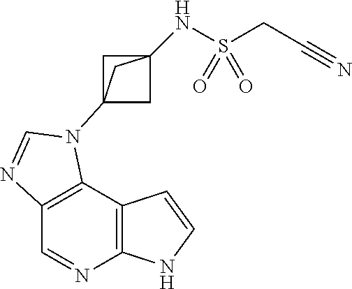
C1=NC2=C(C3=C1N=CN3C13CC(NS(CC#N)(=O)=O)(C1)C3)C=CN2
